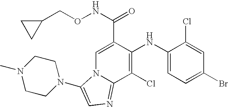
C1(Cl)=C(NC2=CC=C(Br)C=C2Cl)C(C(=O)NOCC2CC2)=CN2C1=NC=C2N1CCN(C)CC1
